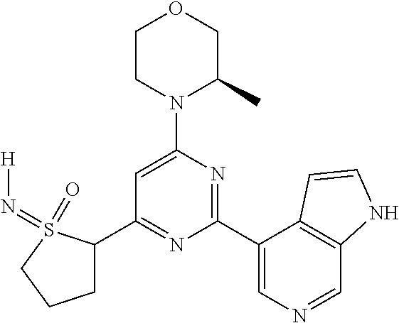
C1(C2=NC(C3=CN=CC4=C3C=CN4)=NC(N3C(C)COCC3)=C2)CCCS1(=O)=N[H]
